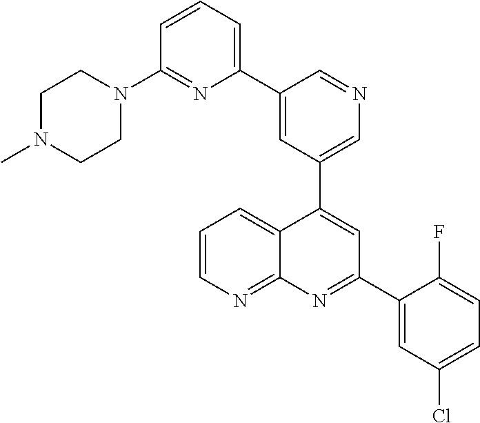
C1=C(C2=CC=CC(N3CCN(C)CC3)=N2)C=NC=C1C1=CC(C2=CC(Cl)=CC=C2F)=NC2=NC=CC=C12
